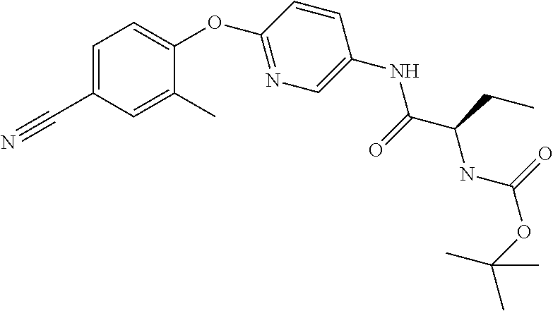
C1(C#N)=CC=C(OC2=NC=C(NC(=O)C(NC(OC(C)(C)C)=O)CC)C=C2)C(C)=C1
